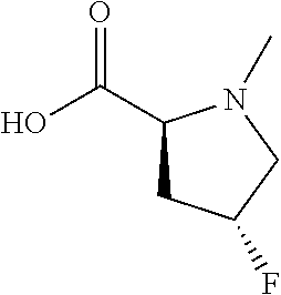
O=C(C1CC(F)CN1C)O
